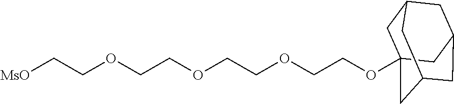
C(OC12CC3CC(CC(C1)C3)C2)COCCOCCOCC[MsO]
